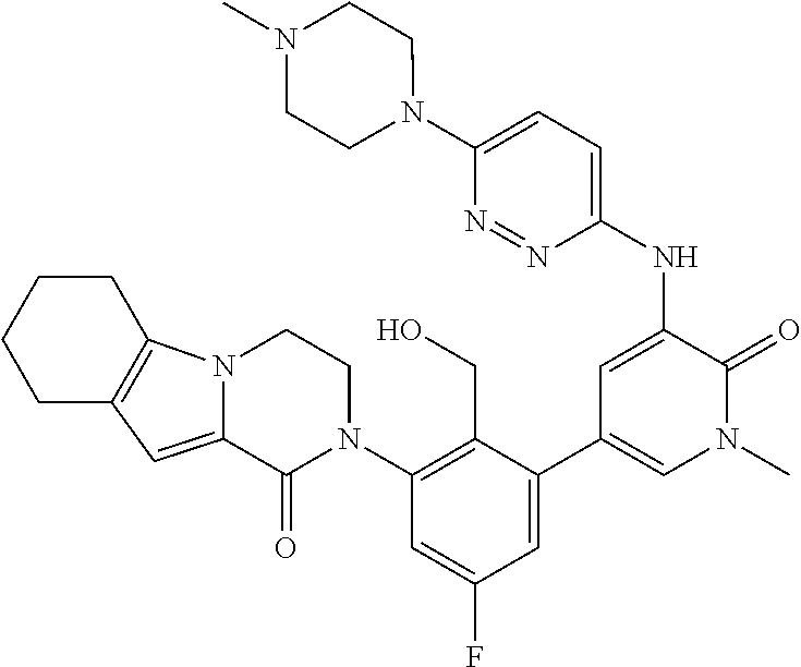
C1(NC2=CC(C3=CC(F)=CC(N4CCN5C(=CC6=C5CCCC6)C4=O)=C3CO)=CN(C)C2=O)=CC=C(N2CCN(C)CC2)N=N1
